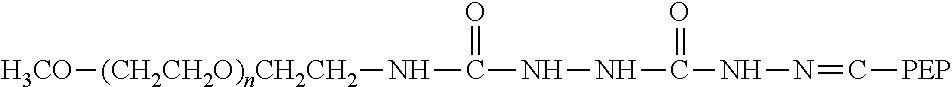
[(CH2CH2O)nCH2CH2]([H3CO])NC(NNC(NN=C[PEP])=O)=O
